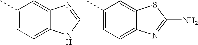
C1(C)=CC=C2C(=C1)N=CN2.C1(C)=CC=C2C(=C1)SC(N)=N2
